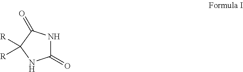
C1(=O)NC(=O)C([R])([R])N1
